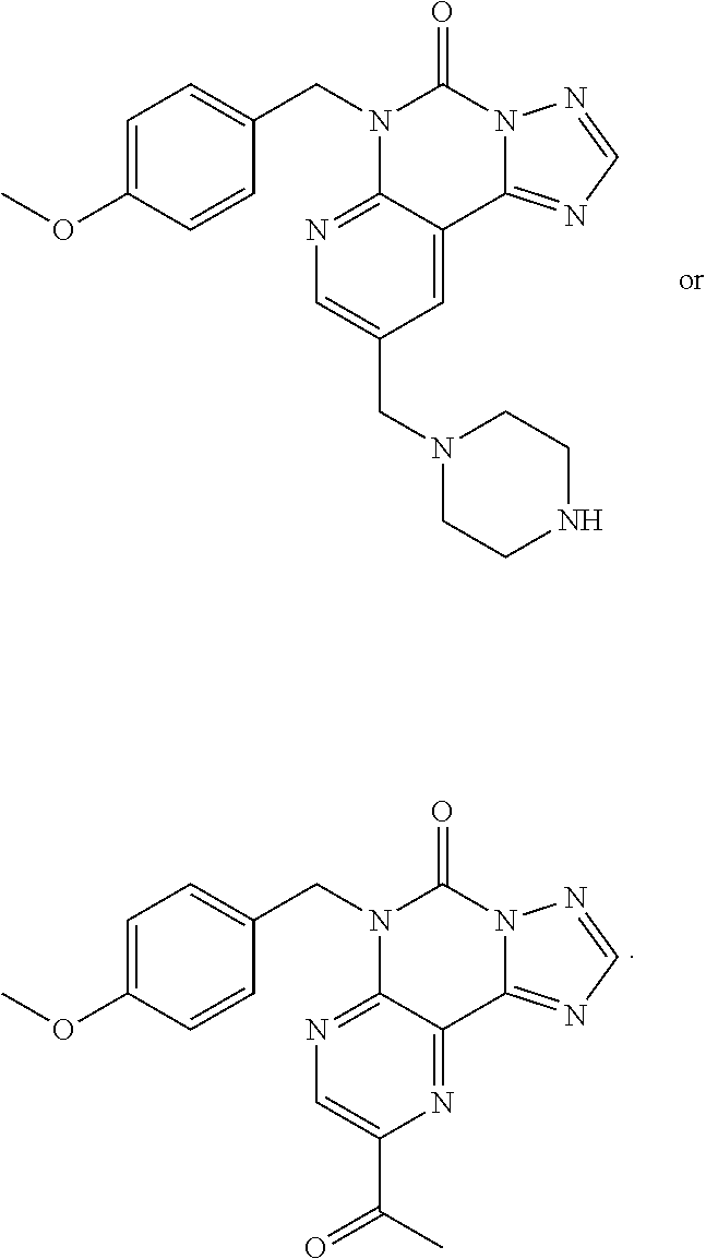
C1=C(OC)C=CC(CN2C3=NC=C(CN4CCNCC4)C=C3C3=NC=NN3C2=O)=C1.C1=C(OC)C=CC(CN2C3=NC=C(C(C)=O)N=C3C3=NC=NN3C2=O)=C1
